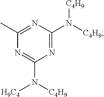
N1=C(N([C4H9])[C4H9])N=C(C)N=C1N([C4H9])[H9C4]
